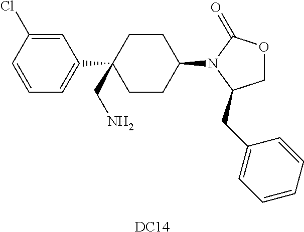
C1=CC(Cl)=CC(C2(CN)CCC(N3C(CC4=CC=CC=C4)COC3=O)CC2)=C1.[DC14]
